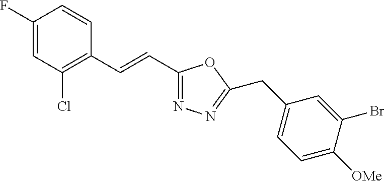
C1(F)=CC(Cl)=C(C=CC2=NN=C(CC3=CC=C([OMe])C(Br)=C3)O2)C=C1
